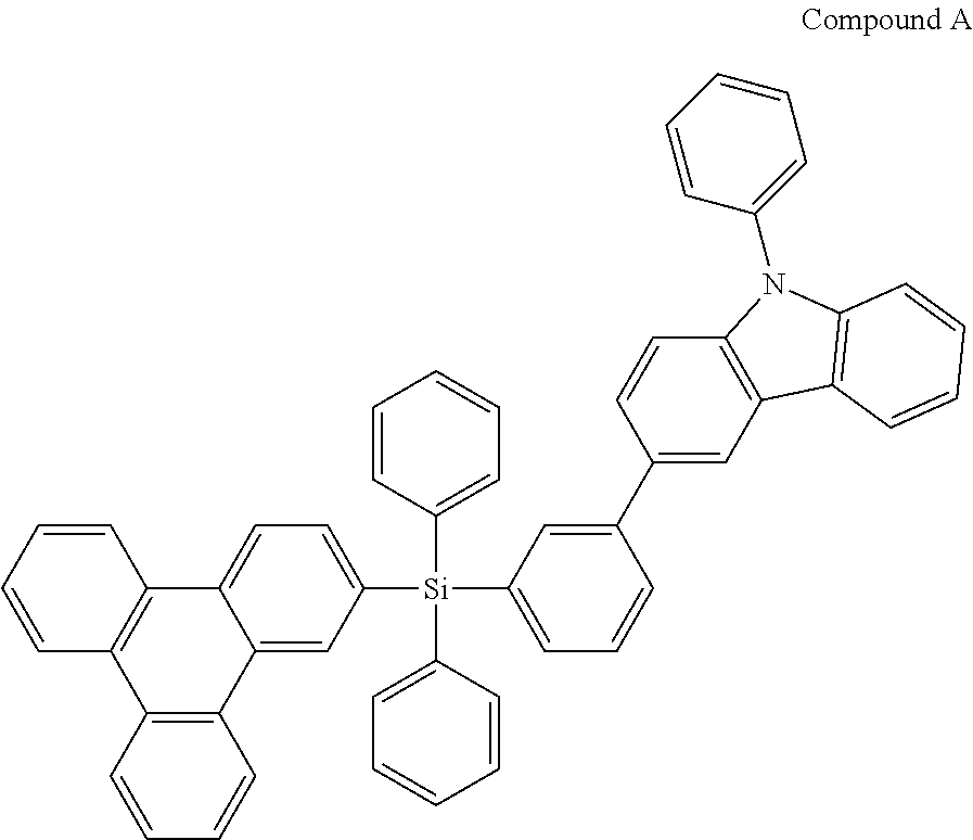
C12=CC([Si](C3=CC=CC=C3)(C3=CC=CC=C3)C3=CC=CC(C4=CC5=C(C=C4)N(C4=CC=CC=C4)C4=C5C=CC=C4)=C3)=CC=C1C1=C(C3=C2C=CC=C3)C=CC=C1
